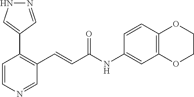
C1=CN=CC(C=CC(NC2=CC3=C(C=C2)OCCO3)=O)=C1C1=CNN=C1
